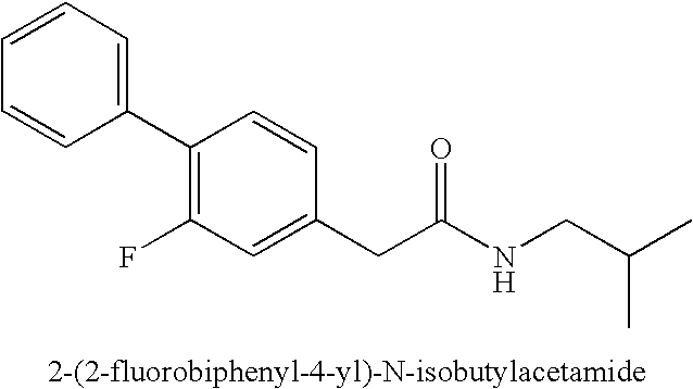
C1(C2=C(F)C=C(CC(NCC(C)C)=O)C=C2)=CC=CC=C1
